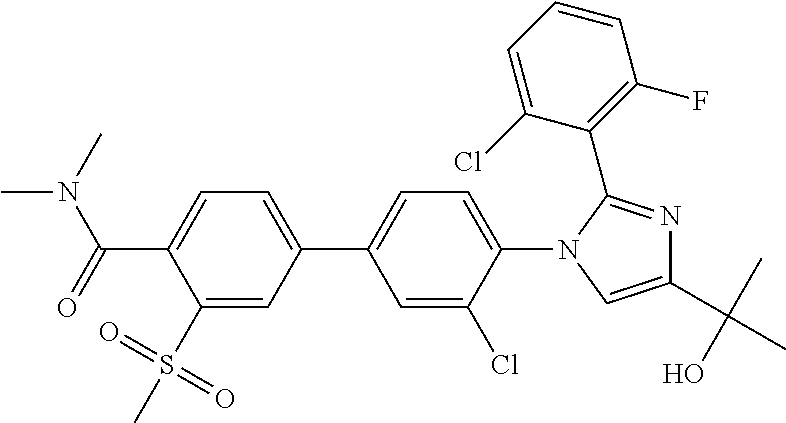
C1(S(=O)(=O)C)=CC(C2=CC=C(N3C=C(C(C)(O)C)N=C3C3=C(F)C=CC=C3Cl)C(Cl)=C2)=CC=C1C(=O)N(C)C
